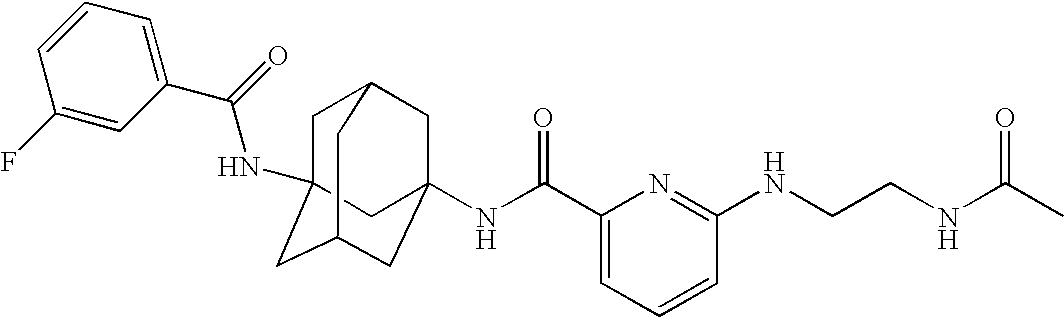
C1C2(NC(C3=CC=CC(F)=C3)=O)CC3CC(NC(C4=CC=CC(NCCNC(C)=O)=N4)=O)(CC1C3)C2
